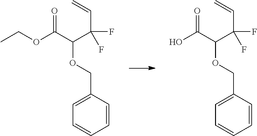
CCOC(C(C(C=C)(F)F)OCC1=CC=CC=C1)=O.OC(C(C(C=C)(F)F)OCC1=CC=CC=C1)=O
